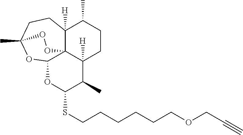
C12([H])C34C([H])(CCC1C)C(C)C(SCCCCCCOCC#C)OC3OC(C)(CC2)OO4
